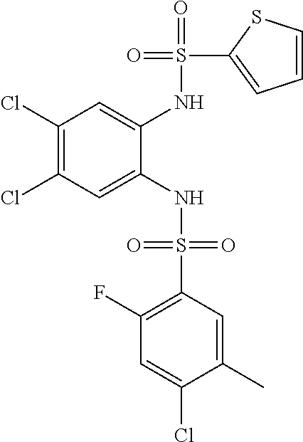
C1(Cl)=C(Cl)C=C(NS(=O)(=O)C2=C(F)C=C(Cl)C(C)=C2)C(NS(=O)(C2=CC=CS2)=O)=C1
